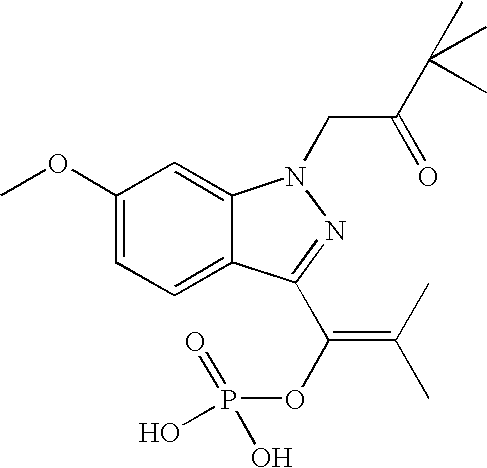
C1(OC)=CC=C2C(=C1)N(CC(C(C)(C)C)=O)N=C2C(OP(=O)(O)O)=C(C)C
